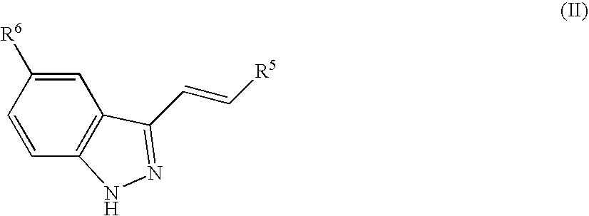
C1=C([R6])C=CC2=C1C(C=C[R5])=NN2
